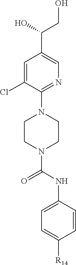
C1=C(Cl)C(N2CCN(C(NC3=CC=C([R14])C=C3)=O)CC2)=NC=C1C(O)CO
